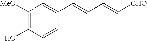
C1([MeO])=C(O)C=CC(C=CC=C[CHO])=C1
